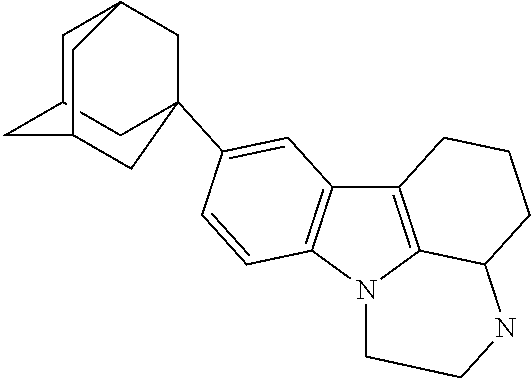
C1C2CC3CC1CC(C1=CC4=C(N5C6=C4CCCC6NCC5)C=C1)(C2)C3
